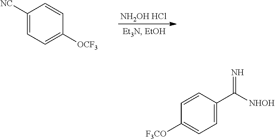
C1([NC])=CC=C([OCF3])C=C1.[NH2OH HCl].C1=C(C([NHOH])=N)C=CC([F3CO])=C1
